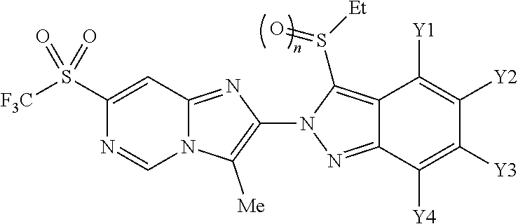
N12C(=NC(N3N=C4C(=C3S([Et])=O)C([Y1])=C([Y2])C([Y3])=C4[Y4])=C1[Me])C=C(S([F3C])(=O)=O)N=C2
